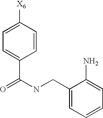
C1=C([X6])C=CC(C(=O)NCC2=CC=CC=C2N)=C1
